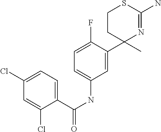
C1CC(C)(C2=CC(NC(C3=CC=C(Cl)C=C3Cl)=O)=CC=C2F)N=C(N)S1
